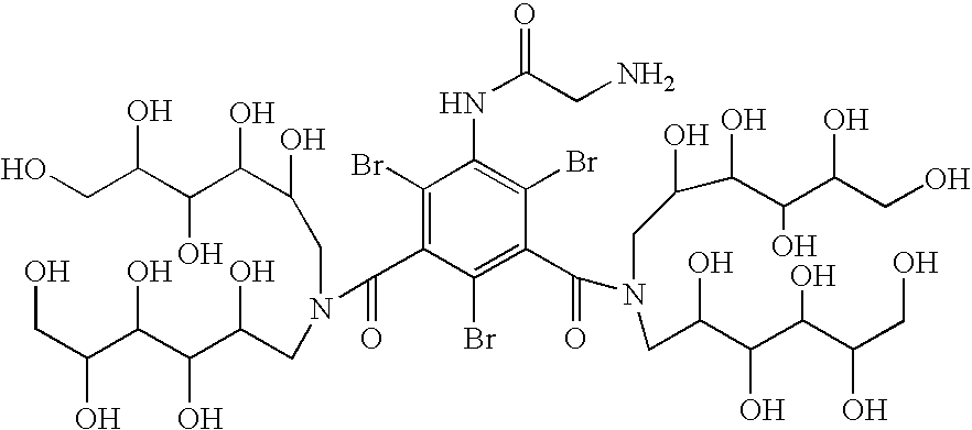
C1(Br)=C(C(=O)N(CC(C(C(C(CO)O)O)O)O)CC(C(C(C(CO)O)O)O)O)C(Br)=C(C(N(CC(O)C(O)C(C(CO)O)O)CC(C(C(C(CO)O)O)O)O)=O)C(Br)=C1NC(CN)=O
